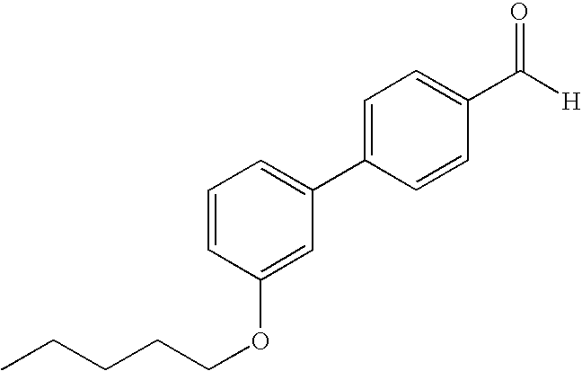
C1=CC(C([H])=O)=CC=C1C1=CC=CC(OCCCCC)=C1
